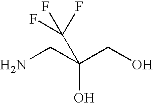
NCC(CO)(O)C(F)(F)F
